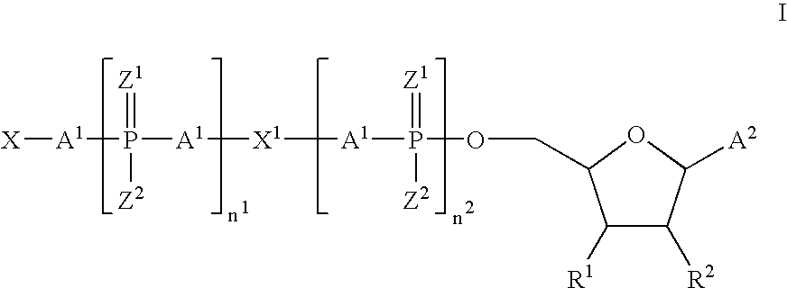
C1([R1])C([R2])C([A2])OC1COP([A1][X1][A1]P([A1][X])(=[Z1])[Z2])(=[Z1])[Z2]
